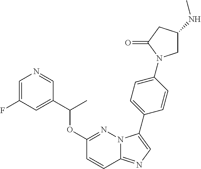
C1=C(F)C=C(C(OC2=NN3C(=NC=C3C3=CC=C(N4CC(NC)CC4=O)C=C3)C=C2)C)C=N1
